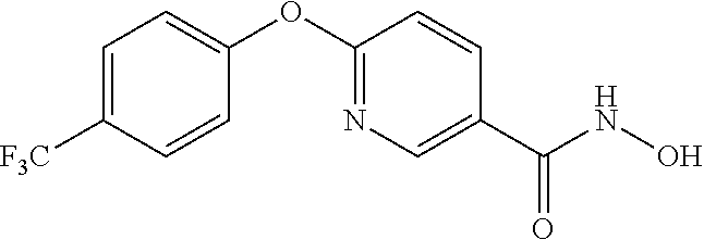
C1=C([F3C])C=CC(OC2=NC=C(C(NO)=O)C=C2)=C1
